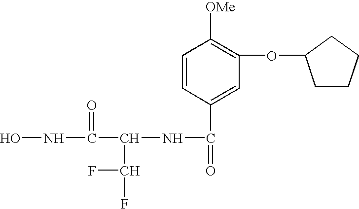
C1=CC(C(=O)NC(C(NO)=O)C(F)F)=CC(OC2CCCC2)=C1[OMe]
